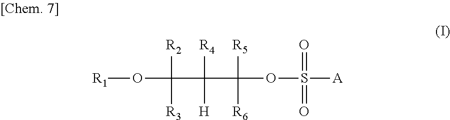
[R1]OC([R2])([R3])C([R4])([H])C([R5])([R6])OS([A])(=O)=O
